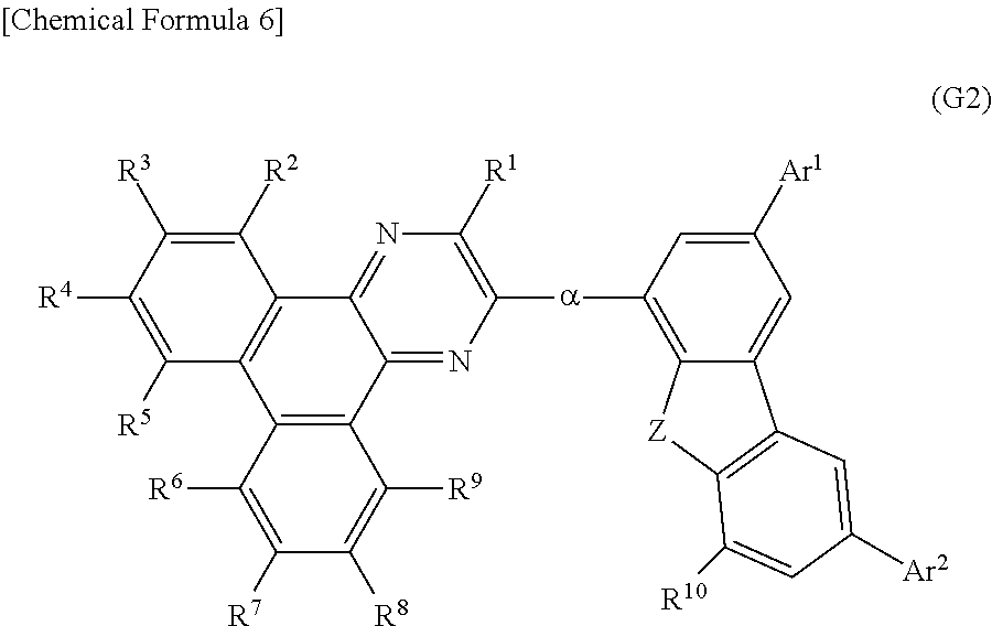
C12=NC([a]C3=C4C(=CC([Ar1])=C3)C3=C([Z]4)C([R10])=CC([Ar2])=C3)=C([R1])N=C1C1=C(C3=C2C([R9])=C([R8])C([R7])=C3[R6])C([R5])=C([R4])C([R3])=C1[R2]
